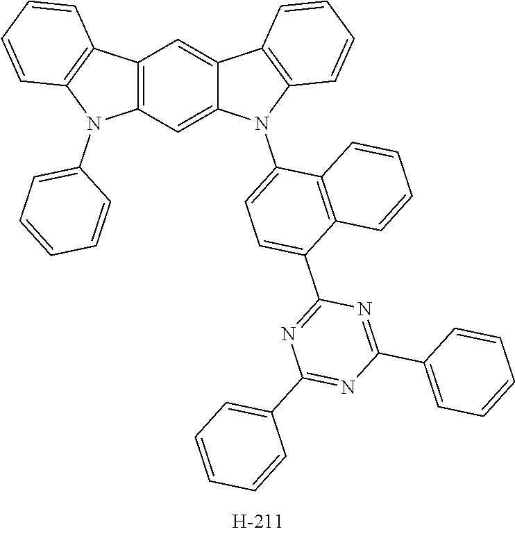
C12=C(C=C3C(=C1)C1=C(N3C3=CC=C(C4=NC(C5=CC=CC=C5)=NC(C5=CC=CC=C5)=N4)C4=C3C=CC=C4)C=CC=C1)N(C1=CC=CC=C1)C1=C2C=CC=C1
